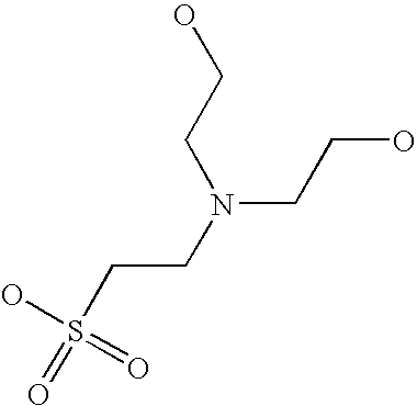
S(CCN(CCO)CCO)(O)(=O)=O
